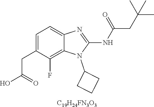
C1=C(CC(O)=O)C(F)=C2C(=C1)N=C(NC(CC(C)(C)C)=O)N2C1CCC1.[C19H24FN3O3]
